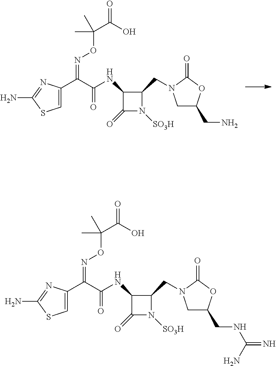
C1(C(C(NC2C(CN3CC(CN)OC3=O)N([SO3H])C2=O)=O)=NOC(C)(C(O)=O)C)=CSC(N)=N1.C1(C(C(NC2C(CN3CC(CNC(N)=N)OC3=O)N([SO3H])C2=O)=O)=NOC(C)(C(O)=O)C)=CSC(N)=N1
